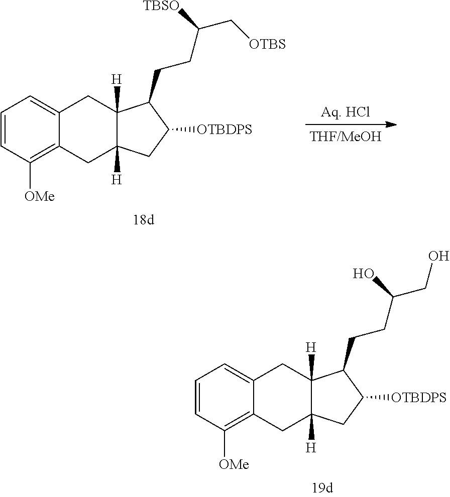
C12=CC=CC([OMe])=C1CC1([H])CC([OTBDPS])C(CCC(CO)O)C1([H])C2.C12=CC=CC([OMe])=C1CC1([H])CC([OTBDPS])C(CCC(C[OTBS])[TBSO])C1([H])C2
